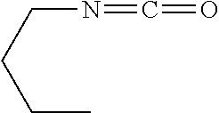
C(CCC)N=C=O
